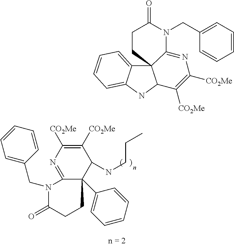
C12=CC=CC=C1NC1C23C(=NC([CO2Me])=C1[CO2Me])N(CC1=CC=CC=C1)C(=O)CC3.C(C1=CC=CC=C1)N1C2=NC([CO2Me])=C([CO2Me])C(NCCC)C2(C2=CC=CC=C2)CCC1=O
